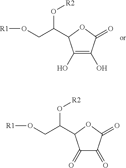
C1(O)=C(O)C(=O)OC1C(CO[R1])O[R2].C1(=O)C(=O)C(=O)OC1C(CO[R1])O[R2]
